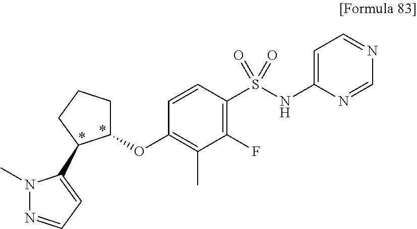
O(C1=C(C)C(F)=C(S(NC2=CC=NC=N2)(=O)=O)C=C1)C1CCCC1C1=CC=NN1C
